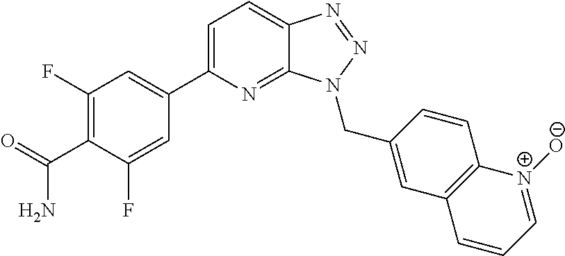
C1=C(C2=CC(F)=C(C(=O)N)C(F)=C2)N=C2C(=C1)N=NN2CC1=CC2=C(C=C1)[N+]([O-])=CC=C2
